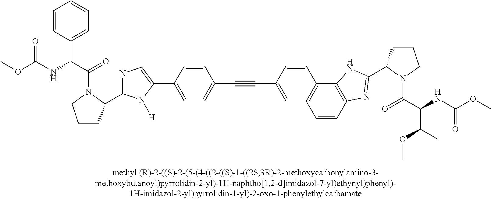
C12=C(C3=C(C=C1)N=C(C1CCCN1C(C(NC(OC)=O)C(C)OC)=O)N3)C=CC(C#CC1=CC=C(C3=CN=C(C4CCCN4C(C(NC(OC)=O)C4=CC=CC=C4)=O)N3[H])C=C1)=C2
